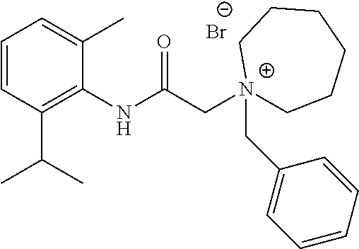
[Br-].C1=CC(C(C)C)=C(NC(C[N+]2(CC3=CC=CC=C3)CCCCCC2)=O)C(C)=C1
